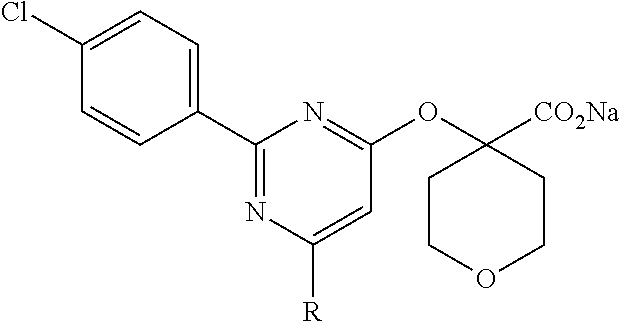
C1(Cl)=CC=C(C2=NC([R])=CC(OC3([CO2Na])CCOCC3)=N2)C=C1
